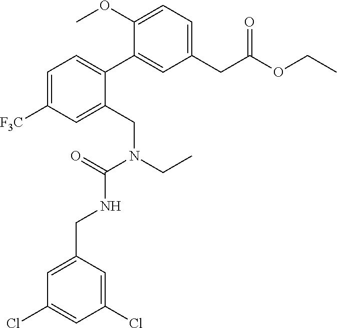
C1=C([F3C])C=C(CN(CC)C(=O)NCC2=CC(Cl)=CC(Cl)=C2)C(C2=CC(CC(OCC)=O)=CC=C2OC)=C1
